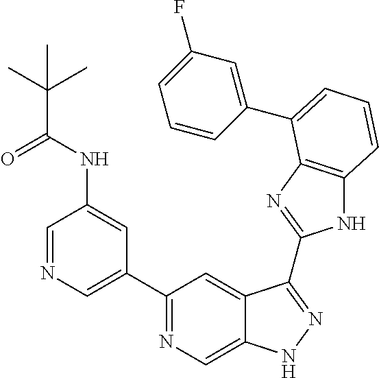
C1=NC=C(C2=NC=C3C(=C2)C(C2=NC4=C(N2)C=CC=C4C2=CC(F)=CC=C2)=NN3)C=C1NC(C(C)(C)C)=O
